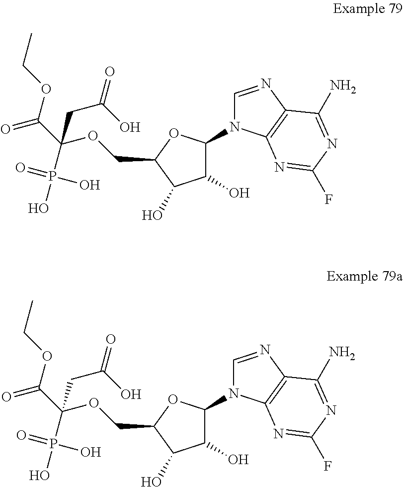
OC1C(N2C=NC3=C2N=C(F)N=C3N)OC(COC(C(=O)OCC)(P(O)(=O)O)CC(=O)O)C1O.OC1C(N2C=NC3=C2N=C(F)N=C3N)OC(COC(C(=O)OCC)(P(O)(=O)O)CC(=O)O)C1O
